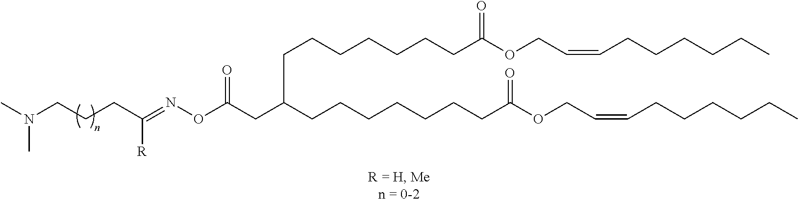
C(CCC(=NOC(CC(CCCCCCCC(OCC=CCCCCCC)=O)CCCCCCCC(OCC=CCCCCCC)=O)=O)[R])N(C)C
